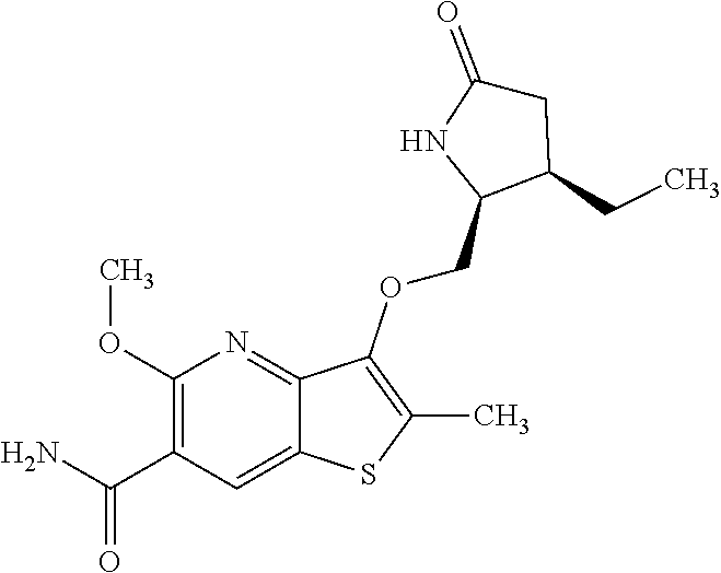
C1(OC)=C(C(N)=O)C=C2C(=N1)C(OCC1C(CC)CC(=O)N1)=C(C)S2
